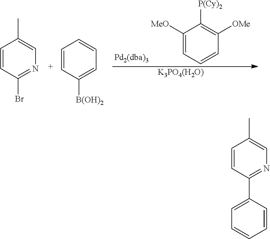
C1([MeO])=CC=CC([OMe])=C1[P(Cy)2].C1=CC(Br)=NC=C1C.C1=CC([B(OH)2])=CC=C1.[K3PO4(H2O)].C1=CC(C2=CC=CC=C2)=NC=C1C
